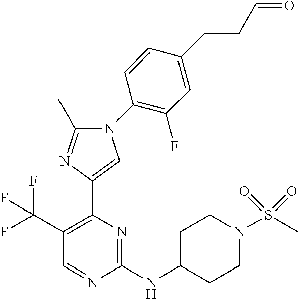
C1=NC(NC2CCN(S(C)(=O)=O)CC2)=NC(C2=CN(C3=C(F)C=C(CCC=O)C=C3)C(C)=N2)=C1C(F)(F)F
